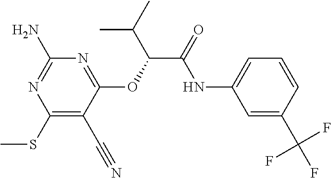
N1=C(OC(C(NC2=CC=CC(C(F)(F)F)=C2)=O)C(C)C)C(C#N)=C(SC)N=C1N
